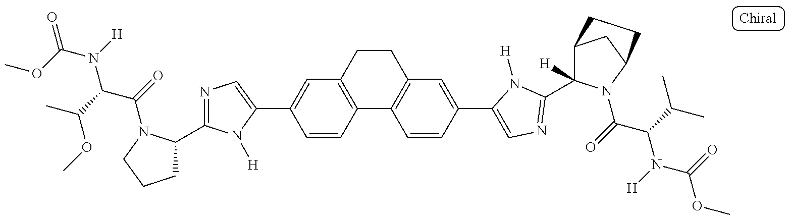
O=C(N([H])C(C(C)OC)C(=O)N1C(C2=NC=C(C3=CC4=C(C=C3)C3=C(C=C(C5=CN=C(C6([H])C7CC(N6C(=O)C(C(C)C)N([H])C(=O)OC)CC7)N5[H])C=C3)CC4)N2[H])CCC1)OC
